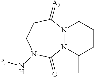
N12N(C(C)CCC1)C(=O)N(N[P4])CCC2=[A2]
